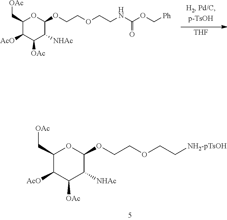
C1(C[OAc])C([AcO])C([OAc])C([NHAc])C(OCCOCCNC(OC[Ph])=O)O1.[THF].C1(C[OAc])C([AcO])C([OAc])C([NHAc])C(OCCOCC[NH2-pTsOH])O1
